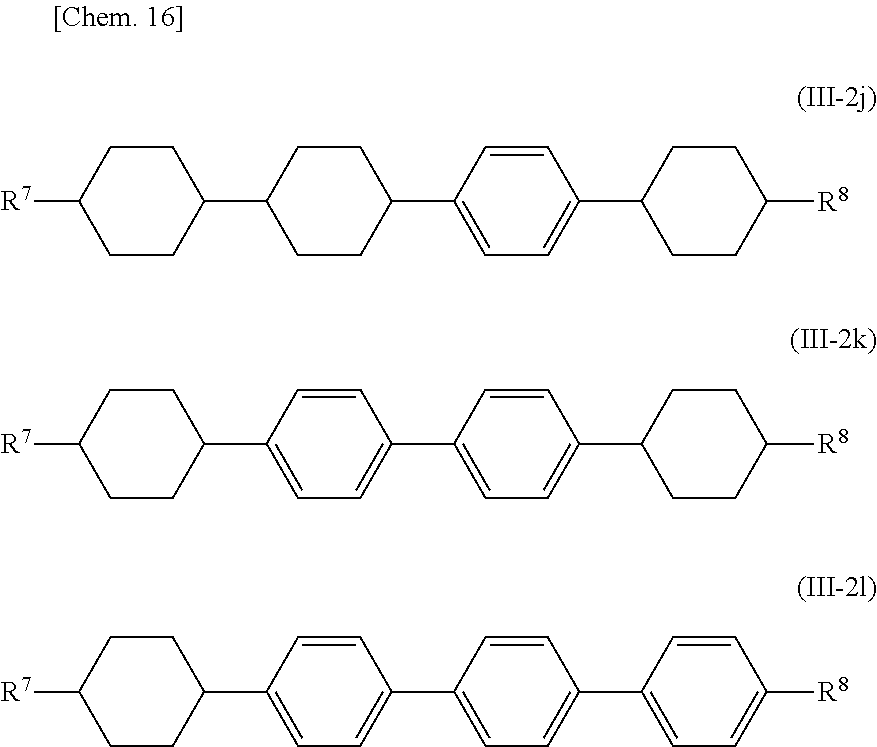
C1=CC(C2CCC([R8])CC2)=CC=C1C1CCC(C2CCC([R7])CC2)CC1.C1=CC(C2CCC([R8])CC2)=CC=C1C1=CC=C(C2CCC([R7])CC2)C=C1.C1=CC(C2=CC=C([R8])C=C2)=CC=C1C1=CC=C(C2CCC([R7])CC2)C=C1
